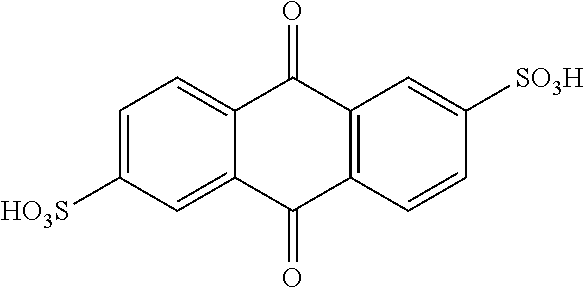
C1=C([HO3S])C=C2C(=C1)C(=O)C1=C(C2=O)C=CC([SO3H])=C1
